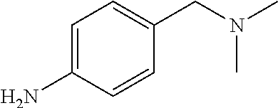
C1=C(N)C=CC(CN(C)C)=C1
